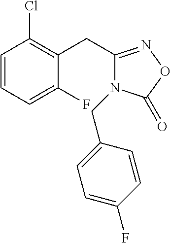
C1=CC=C(F)C(CC2=NOC(=O)N2CC2=CC=C(F)C=C2)=C1Cl
